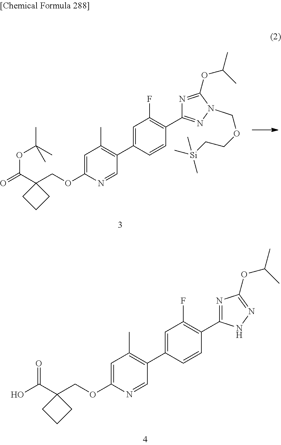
C1=NC(OCC2(C(O)=O)CCC2)=CC(C)=C1C1=CC(F)=C(C2=NC(OC(C)C)=NN2)C=C1.C1=NC(OCC2(C(=O)OC(C)(C)C)CCC2)=CC(C)=C1C1=CC(F)=C(C2=NN(COCC[Si](C)(C)C)C(OC(C)C)=N2)C=C1
